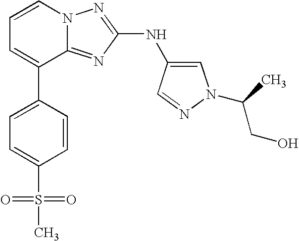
C1=CN2C(=NC(NC3=CN(C(CO)C)N=C3)=N2)C(C2=CC=C(S(=O)(=O)C)C=C2)=C1
